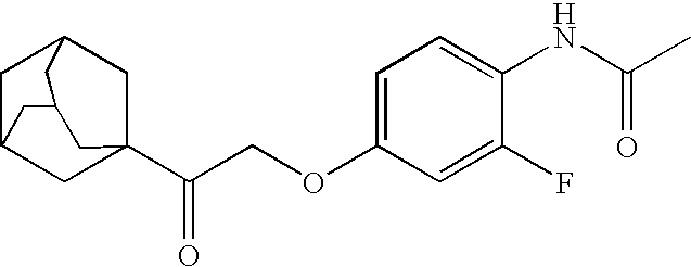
C1C2CC3(C(COC4=CC=C(NC(C)=O)C(F)=C4)=O)CC1CC(C2)C3
